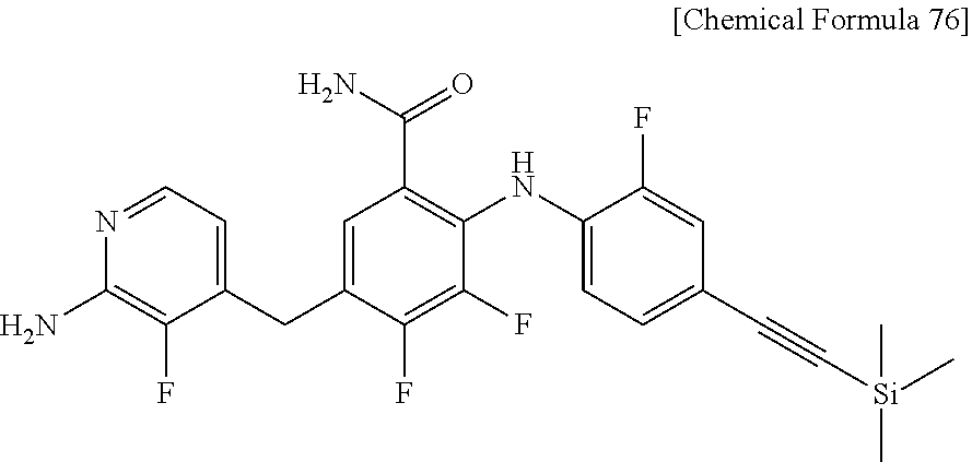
C1(NC2=C(C(N)=O)C=C(CC3=CC=NC(N)=C3F)C(F)=C2F)=CC=C(C#C[Si](C)(C)C)C=C1F
